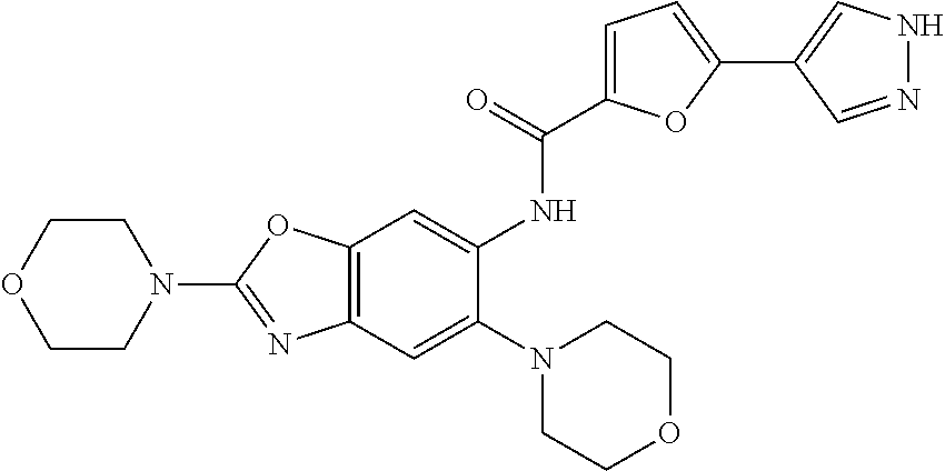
C12=C(C=C(N3CCOCC3)C(NC(C3=CC=C(C4=CNN=C4)O3)=O)=C1)N=C(N1CCOCC1)O2
